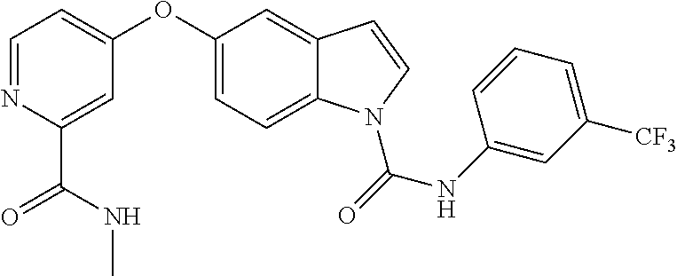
C1=NC(C(NC)=O)=CC(OC2=CC=C3C(=C2)C=CN3C(=O)NC2=CC([CF3])=CC=C2)=C1
